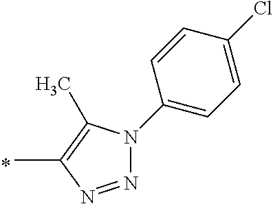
CC1=C(C)N(C2=CC=C(Cl)C=C2)N=N1
